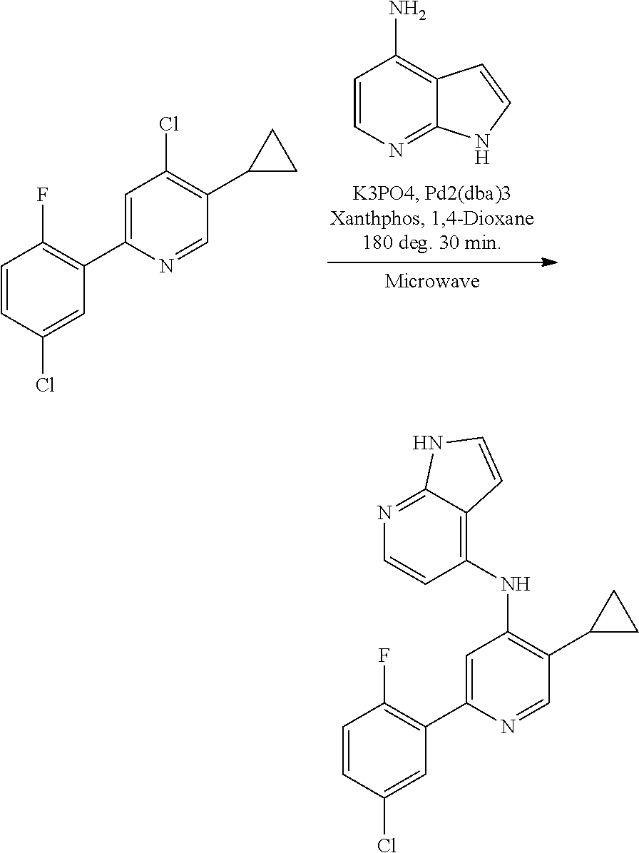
C1=CN=C2C(=C1N)C=CN2.C1=C(C2=C(F)C=CC(Cl)=C2)N=CC(C2CC2)=C1Cl.C1=C(C2=C(F)C=CC(Cl)=C2)N=CC(C2CC2)=C1NC1=C2C(=NC=C1)NC=C2
